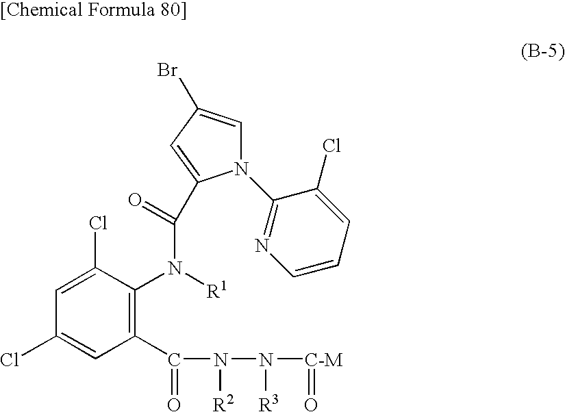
C1=C(Cl)C(N([R1])C(=O)C2=CC(Br)=CN2C2=NC=CC=C2Cl)=C(C(N(N([C-M]=O)[R3])[R2])=O)C=C1Cl
